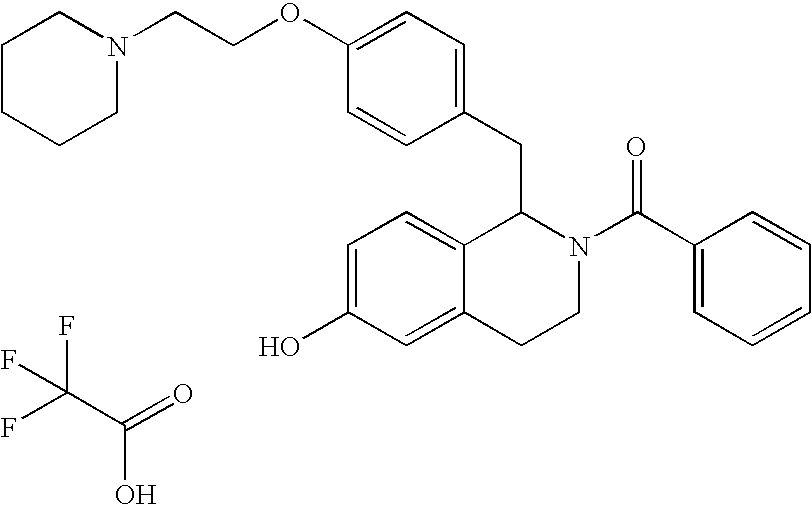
C1=C(OCCN2CCCCC2)C=CC(CC2C3=CC=C(O)C=C3CCN2C(C2=CC=CC=C2)=O)=C1.FC(C(=O)O)(F)F
